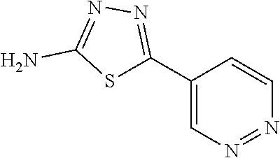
C1(C2=NN=C(N)S2)=CN=NC=C1
